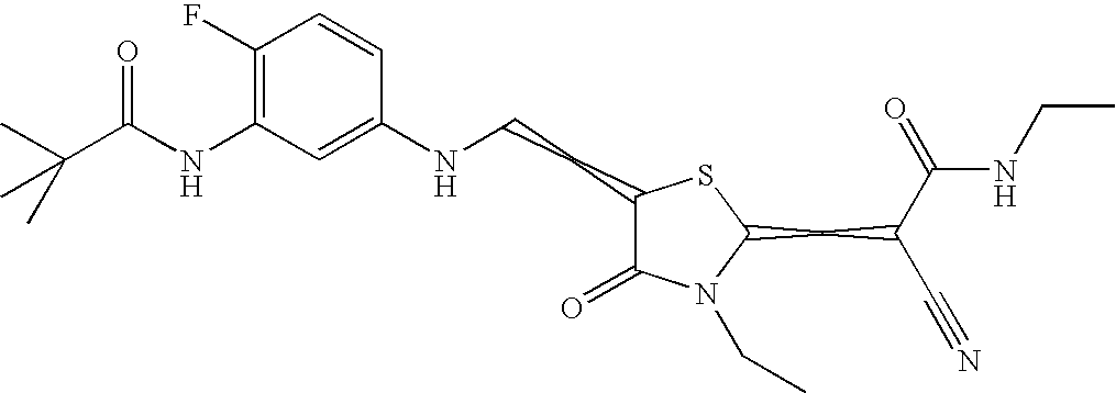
C1(F)=C(NC(C(C)(C)C)=O)C=C(NCCC2C(=O)N(CC)C(CC(C#N)C(=O)NCC)S2)C=C1
